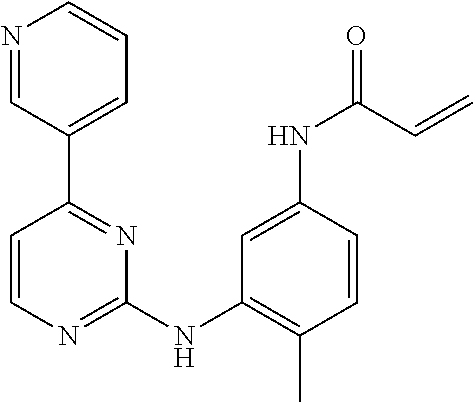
C1(C2=NC(NC3=C(C)C=CC(NC(=O)C=C)=C3)=NC=C2)=CC=CN=C1
